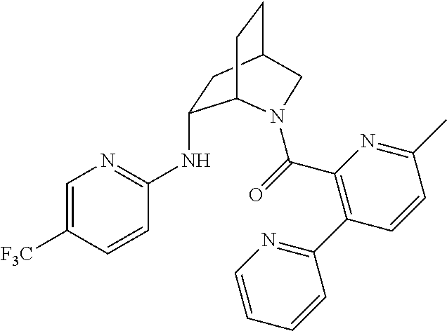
C1=C([F3C])C=CC(NC2CC3CCC2N(C(C2=C(C4=NC=CC=C4)C=CC(C)=N2)=O)C3)=N1
